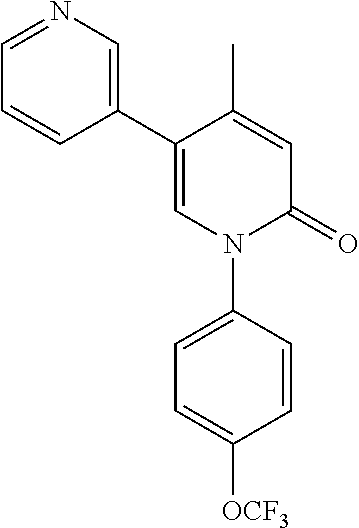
C1=C(C)C(C2=CN=CC=C2)=CN(C2=CC=C([OCF3])C=C2)C1=O
